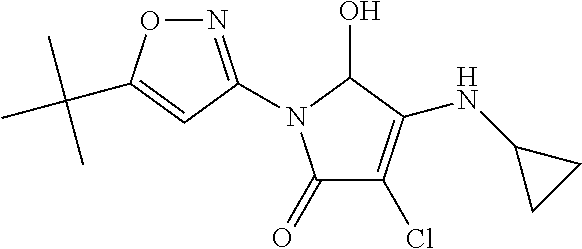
C1(=O)C(Cl)=C(NC2CC2)C(O)N1C1=NOC(C(C)(C)C)=C1
